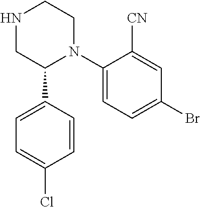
N1CC(C2=CC=C(Cl)C=C2)N(C2=CC=C(Br)C=C2[CN])CC1
